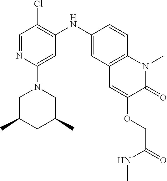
C1=NC(N2CC(C)CC(C)C2)=CC(NC2=CC3=C(C=C2)N(C)C(=O)C(OCC(=O)NC)=C3)=C1Cl
